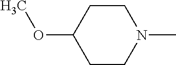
C1CN(C)CCC1OC
